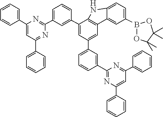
C1=CC=C(C2=CC(C3=CC=CC=C3)=NC(C3=CC=CC(C4=CC(C5=CC=CC(C6=NC(C7=CC=CC=C7)=CC(C7=CC=CC=C7)=N6)=C5)=CC5=C4NC4=CC=C(B6OC(C)(C)C(C)(C)O6)C=C54)=C3)=N2)C=C1
